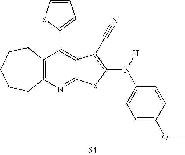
C12=C(N=C3C(=C1C1=CC=CS1)C(C#N)=C(N([H])C1=CC=C(OC)C=C1)S3)CCCCC2
